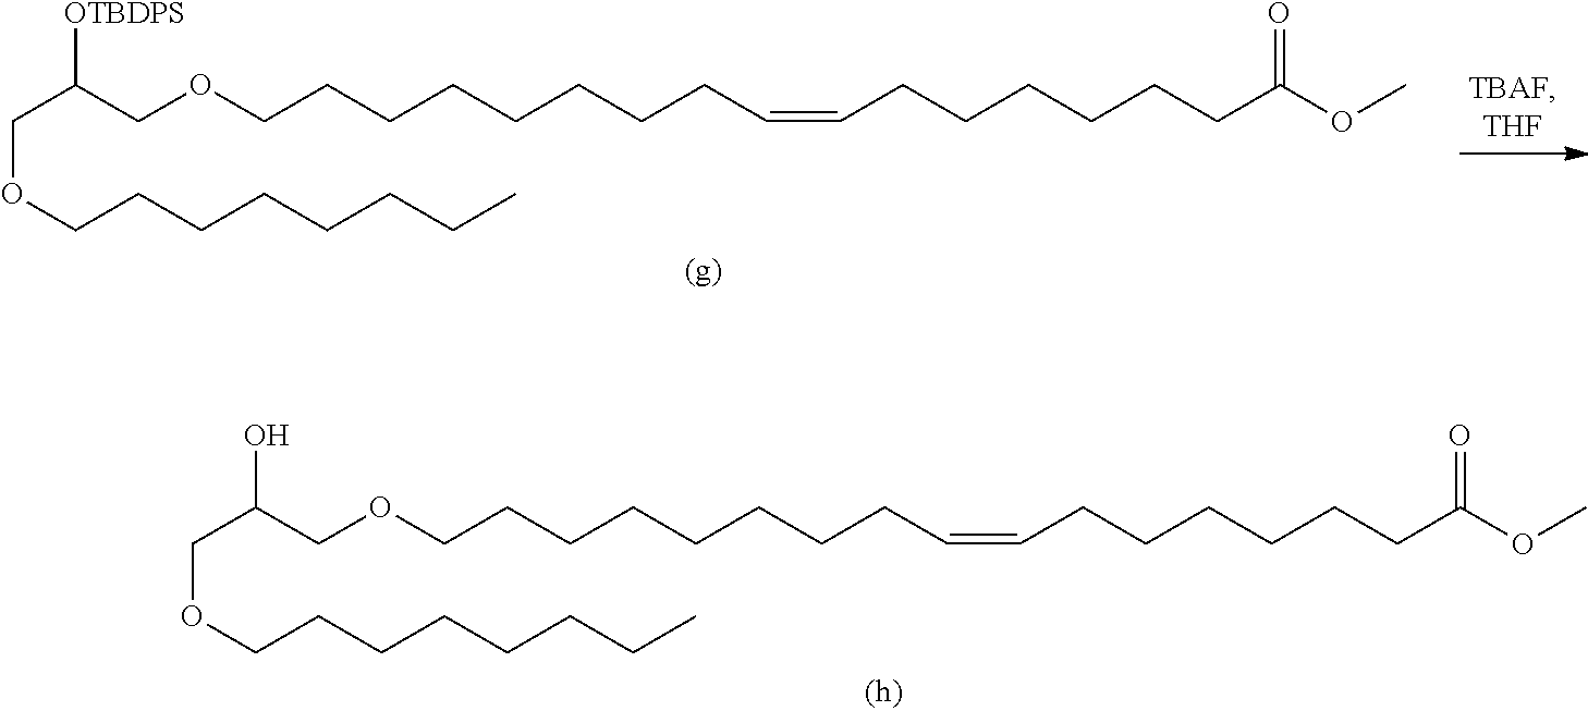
O(CCCCCCCCC=CCCCCCCC(OC)=O)CC(COCCCCCCCC)O.O(CCCCCCCCC=CCCCCCCC(OC)=O)CC(COCCCCCCCC)[OTBDPS]
